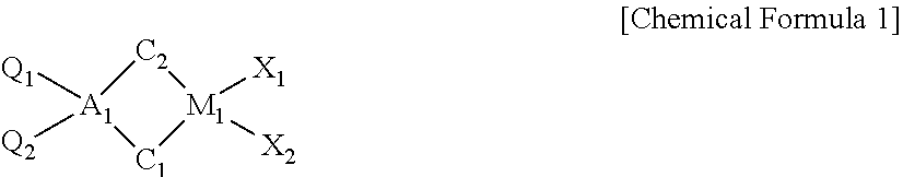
[C2]1[A1]([Q1])([Q2])[C1][M1]1([X1])[X2]
